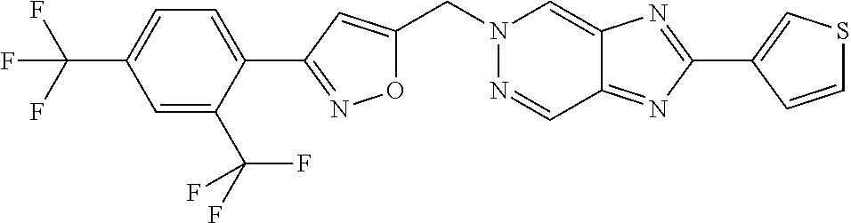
C1=C(C(F)(F)F)C(C2=NOC(CN3N=CC4=NC(C5=CSC=C5)=NC4=C3)=C2)=CC=C1C(F)(F)F
